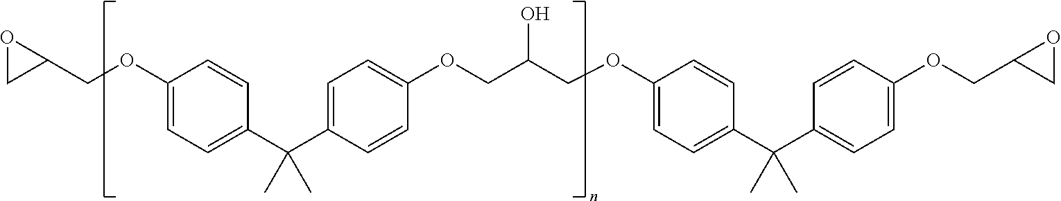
C1(OCC2CO2)=CC=C(C(C2=CC=C(OCC(COC3=CC=C(C(C4=CC=C(OCC5CO5)C=C4)(C)C)C=C3)O)C=C2)(C)C)C=C1
